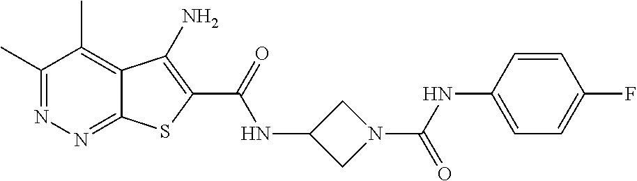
C1(C)=NN=C2C(=C1C)C(N)=C(C(=O)NC1CN(C(=O)NC3=CC=C(F)C=C3)C1)S2
